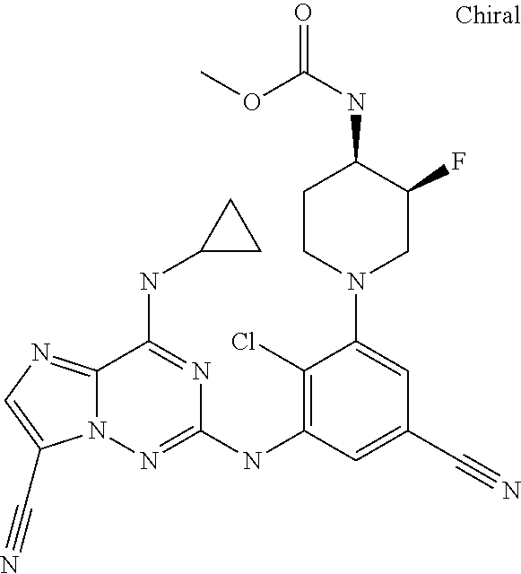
C1CN(C2=CC(C#N)=CC(NC3=NN4C(=NC=C4C#N)C(NC4CC4)=N3)=C2Cl)CC(F)C1NC(=O)OC
